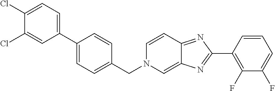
C1(Cl)=CC=C(C2=CC=C(CN3C=C4C(=NC(C5=C(F)C(F)=CC=C5)=N4)C=C3)C=C2)C=C1Cl
